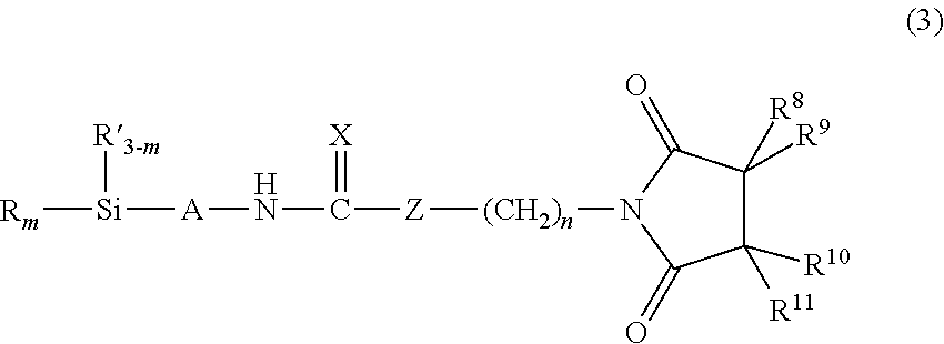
[Rm][Si]([R3-m])[A]NC(=[X])[Z][(CH2)n]N1C(=O)C([R10])([R11])C([R9])([R8])C1=O
